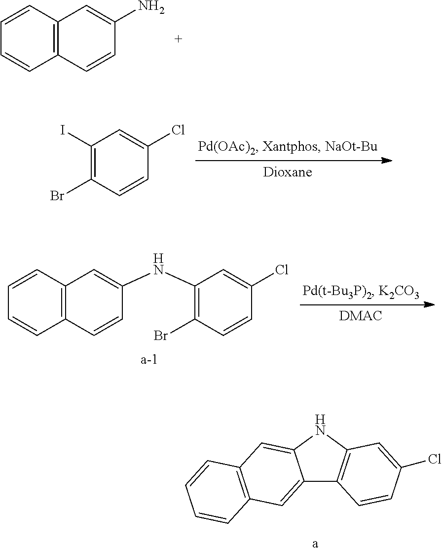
C1=CC=CC2=C1C=C(N)C=C2.IC1=C(Br)C=CC(Cl)=C1.BrC1=C(NC2=CC3=C(C=CC=C3)C=C2)C=C(Cl)C=C1.C12=CC3=C(C=C1NC1=C2C=CC(Cl)=C1)C=CC=C3
